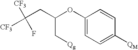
C([CF3])([CF3])(F)CC(OC1=CC=C([QM])C=C1)C[Qg]
